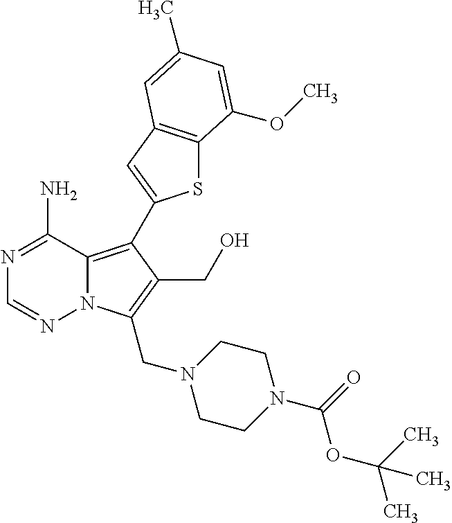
N1=C(N)C2=C(C3=CC4=C(S3)C(OC)=CC(C)=C4)C(CO)=C(CN3CCN(C(OC(C)(C)C)=O)CC3)N2N=C1
